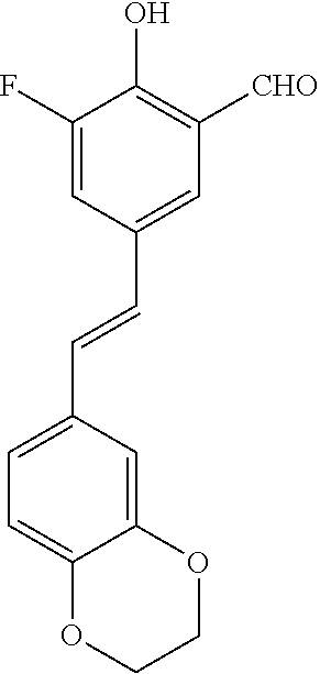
C1(F)=CC(C=CC2=CC=C3C(=C2)OCCO3)=CC([CHO])=C1O
